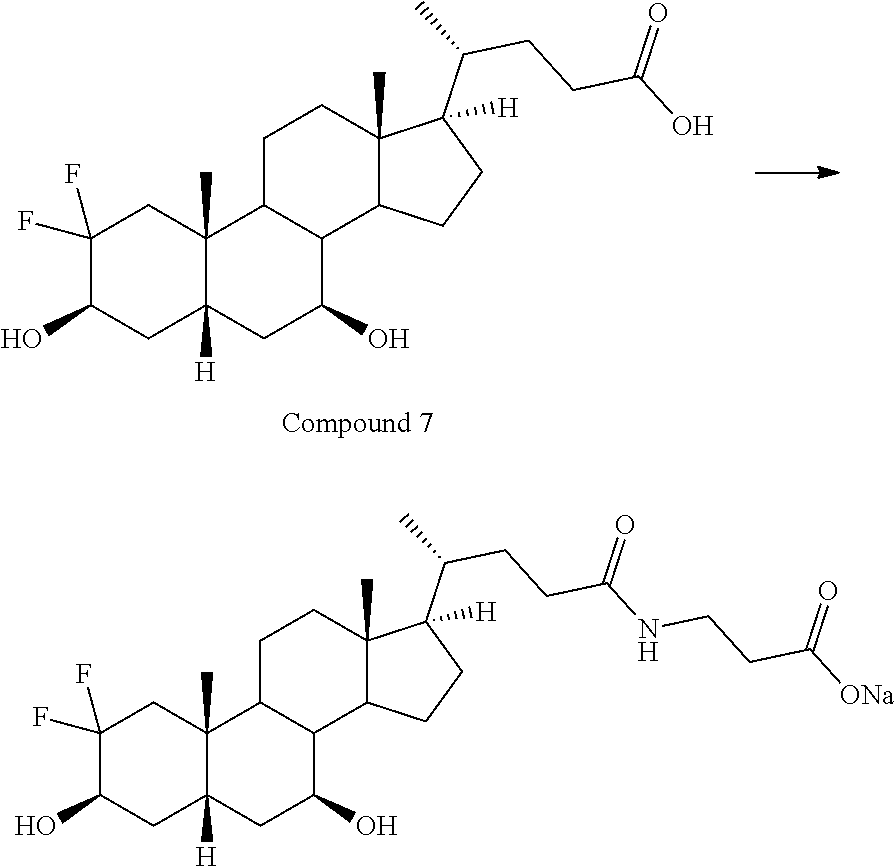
C1(F)(F)C(O)CC2([H])C(C)(C1)C1C(C(O)C2)C2C(C)(CC1)C(C(C)CCC(O)=O)([H])CC2.C1(F)(F)C(O)CC2([H])C(C)(C1)C1C(C(O)C2)C2C(C)(CC1)C(C(C)CCC(NCCC([ONa])=O)=O)([H])CC2
